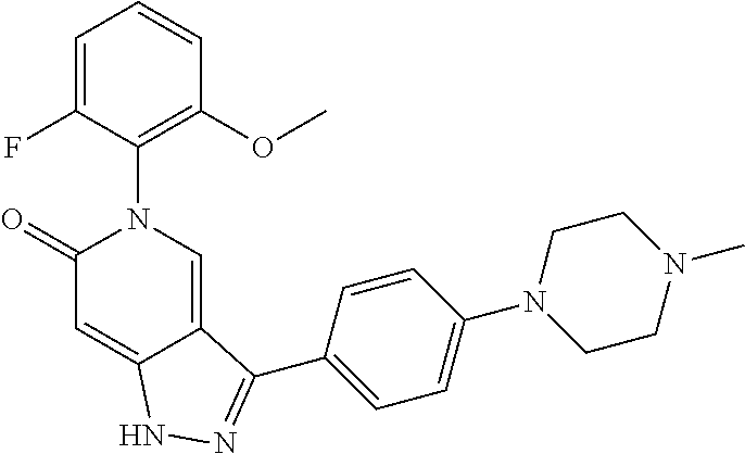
C1=C(F)C(N2C=C3C(=CC2=O)NN=C3C2=CC=C(N3CCN(C)CC3)C=C2)=C(OC)C=C1
